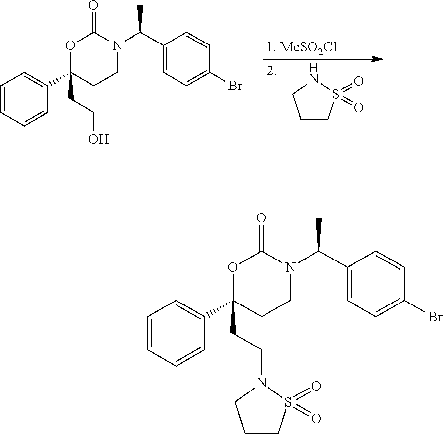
C1=CC=CC(C2(CCO)CCN(C(C3=CC=C(Br)C=C3)C)C(=O)O2)=C1.C1CS(=O)(=O)NC1.C1=CC=CC(C2(CCN3CCCS3(=O)=O)CCN(C(C3=CC=C(Br)C=C3)C)C(=O)O2)=C1
